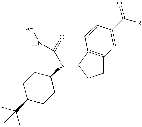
C1C2=C(C(N(C3CCC(C(C)(C)C)CC3)C(=O)N[Ar])C1)C=CC(C([R])=O)=C2
